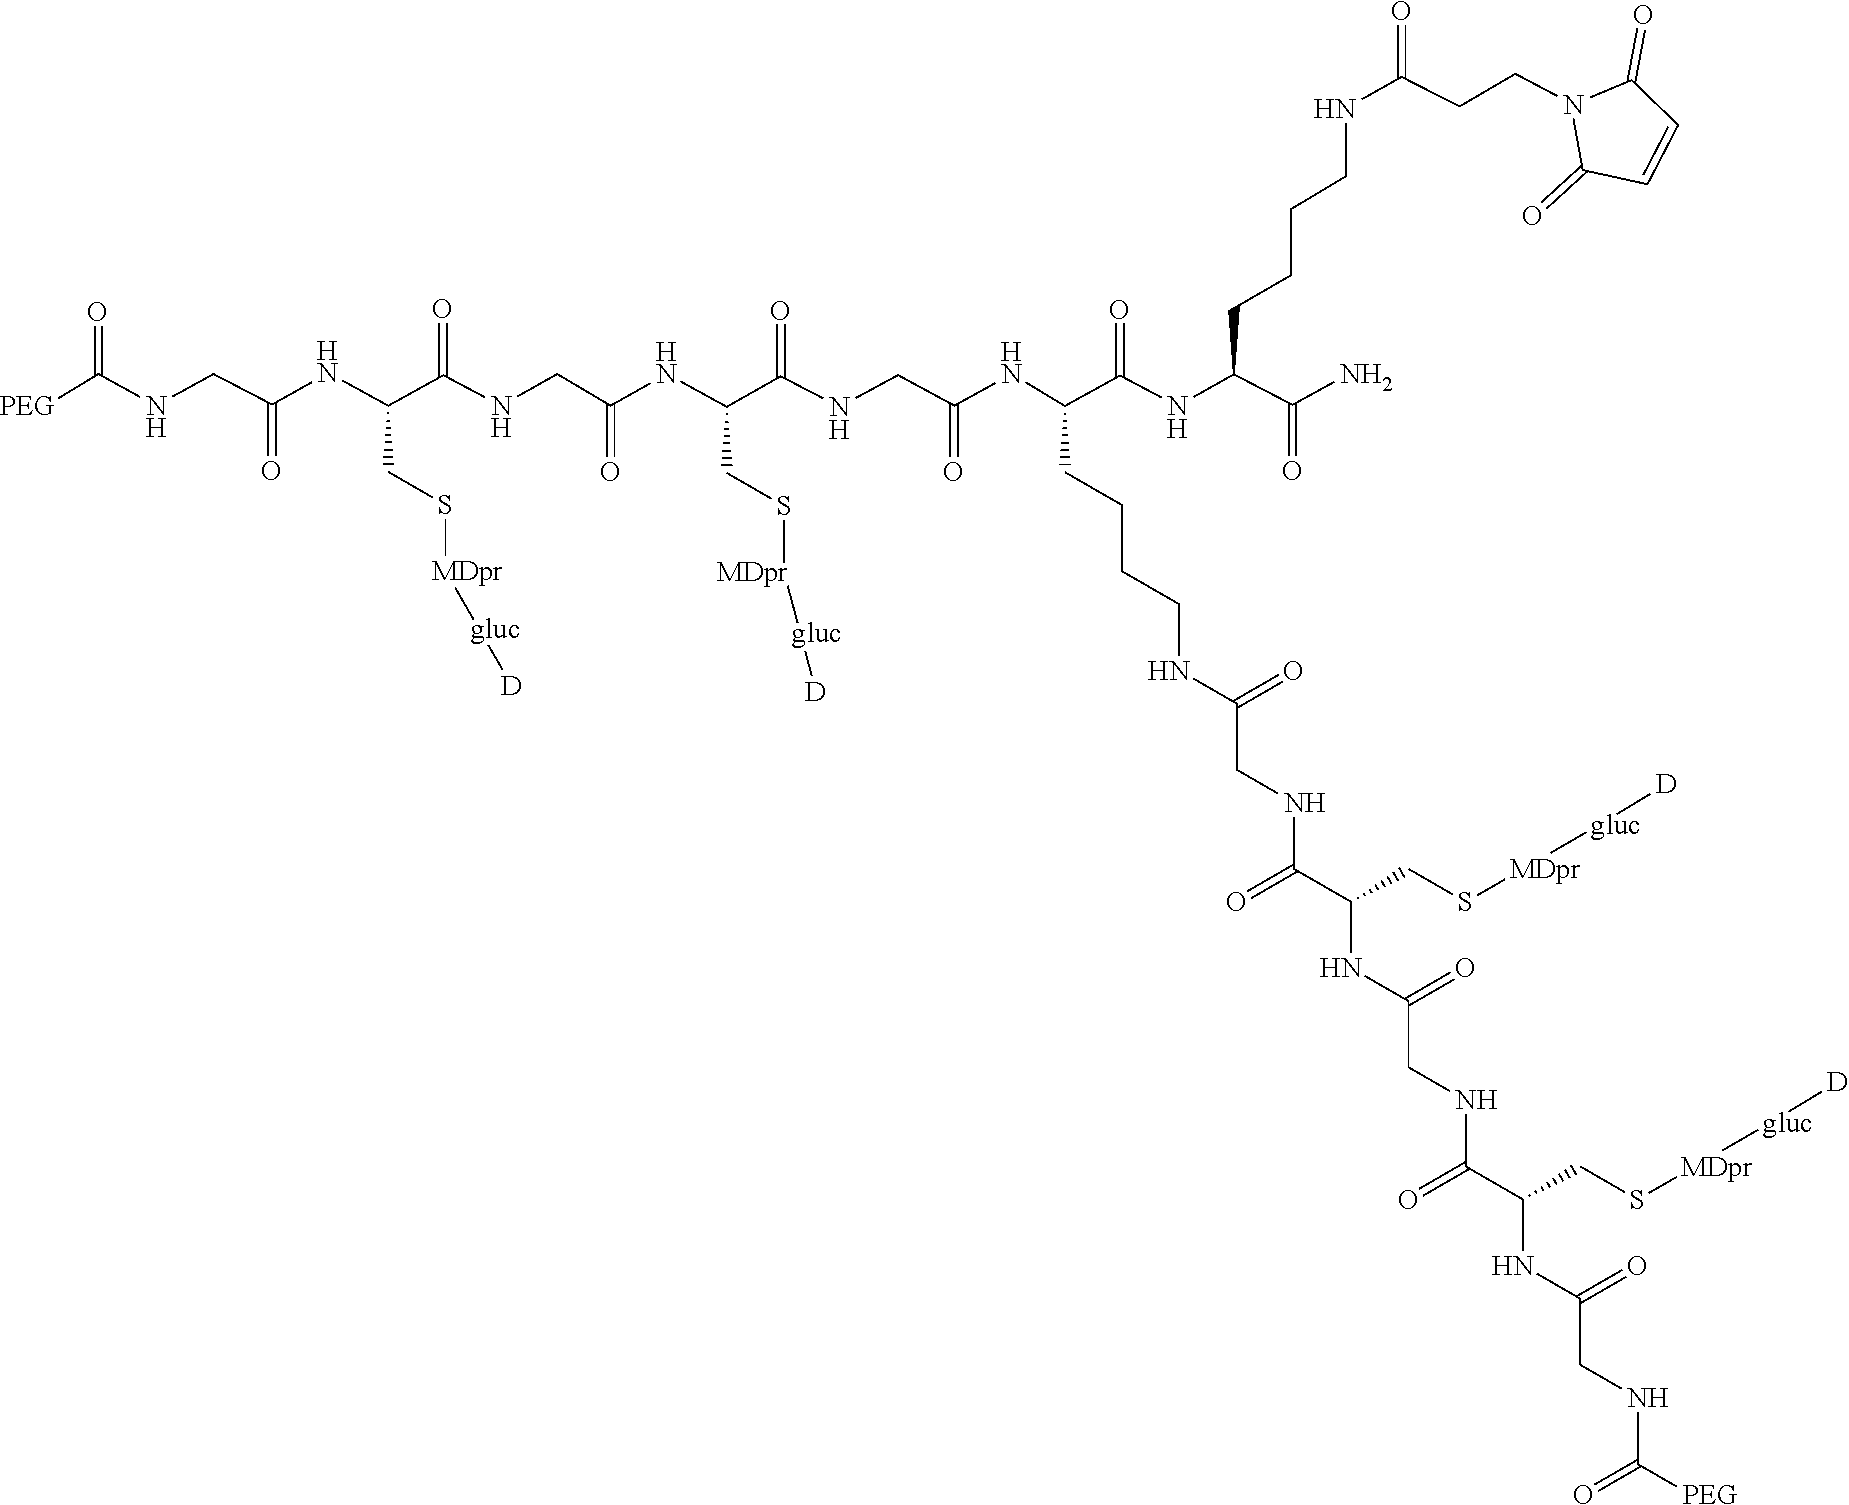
N(C(C(=O)NCC(NC(C(=O)NC(C(=O)N)CCCCNC(CCN1C(=O)C=CC1=O)=O)CCCCNC(CNC(C(NC(CNC(=O)C(NC(CNC([PEG])=O)=O)CS[MDpr][gluc][D])=O)CS[MDpr][gluc][D])=O)=O)=O)CS[MDpr][gluc][D])C(CNC(C(CS[MDpr][gluc][D])NC(CNC([PEG])=O)=O)=O)=O
